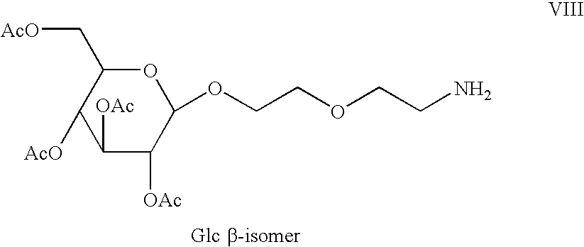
C1([OAc])C([OAc])C(OCCOCCN)OC(C[AcO])C1[AcO]
